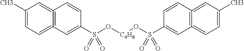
C12=C(=CC=C(C)C=1)C=C(S(O[C4H8]OS(C1=CC3=C(=CC(C)=CC=3)C=C1)(=O)=O)(=O)=O)C=C2
